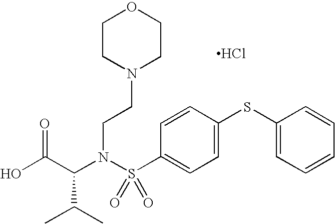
C(N(S(C1=CC=C(SC2=CC=CC=C2)C=C1)(=O)=O)CCN1CCOCC1)(C(O)=O)C(C)C.Cl
